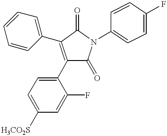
C1=C([H3CO2S])C=C(F)C(C2=C(C3=CC=CC=C3)C(=O)N(C3=CC=C(F)C=C3)C2=O)=C1
